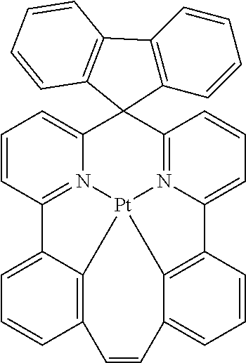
C1=CC2=N3C(=C1)C1(C4=N5C(=CC=C4)C4=C6C(=CC=C4)C=CC4=C(C2=CC=C4)[Pt]356)C2=C(C=CC=C2)C2=C1C=CC=C2
